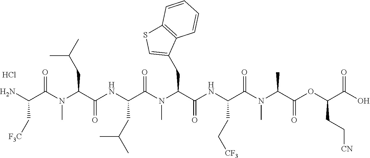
Cl.NC(C(N(C(C(NC(C(N(C(C(NC(C(N(C(C(OC(C(O)=O)CC[CN])=O)C)C)=O)CC[CF3])=O)CC1=CSC2=C1C=CC=C2)C)=O)CC(C)C)=O)CC(C)C)C)=O)C[F3C]
